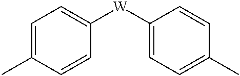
C1=C(C)C=CC([W]C2=CC=C(C)C=C2)=C1
